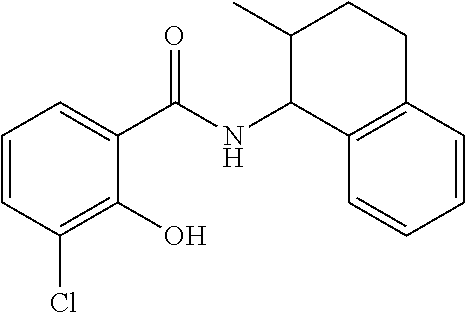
C1(C)C(NC(C2=CC=CC(Cl)=C2O)=O)C2=C(CC1)C=CC=C2
